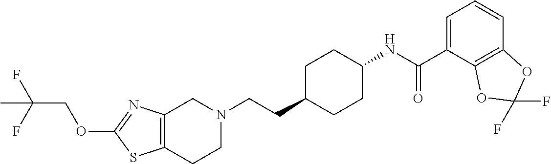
C12=C(CCN(CCC3CCC(NC(C4=CC=CC5=C4OC(F)(F)O5)=O)CC3)C1)SC(OCC(F)(F)C)=N2
